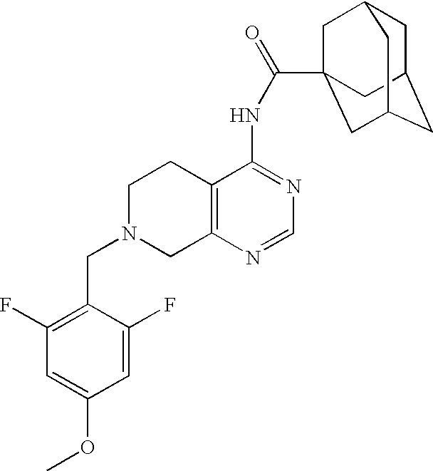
C1N(CC2=C(F)C=C(OC)C=C2F)CC2=C(C1)C(NC(=O)C13CC4CC(CC(C1)C4)C3)=NC=N2
